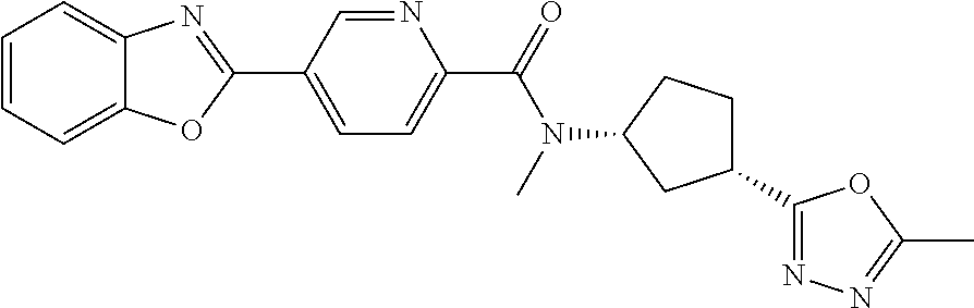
C1=CC=C2C(=C1)N=C(C1=CC=C(C(N(C)C3CC(C4=NN=C(C)O4)CC3)=O)N=C1)O2
